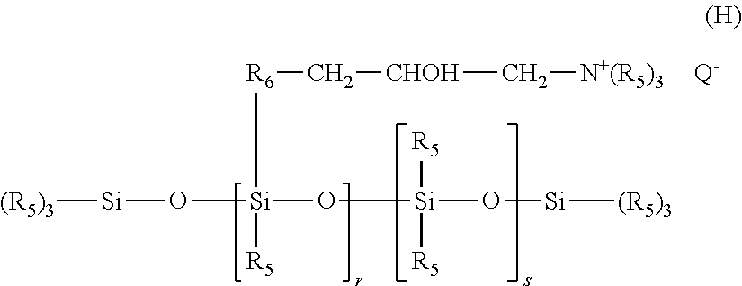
[(R5)3][Si]O[Si](O[Si](O[Si][(R5)3])([R5])[R5])([R5])[R6]C[CHOH]C[N+(R5)3].[Q-]
